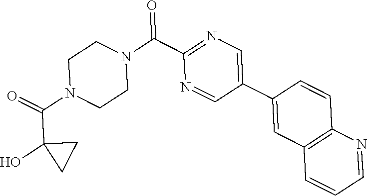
O=C(N1CCN(C(=O)C2=NC=C(C3=CC4=C(C=C3)N=CC=C4)C=N2)CC1)C1(O)CC1
